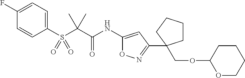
C1(S(C(C(NC2=CC(C3(COC4OCCCC4)CCCC3)=NO2)=O)(C)C)(=O)=O)=CC=C(F)C=C1
